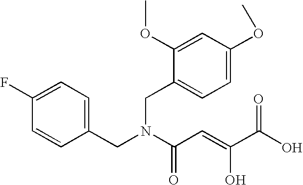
C1=CC(CN(C(C=C(C(O)=O)O)=O)CC2=CC=C(OC)C=C2OC)=CC=C1F
